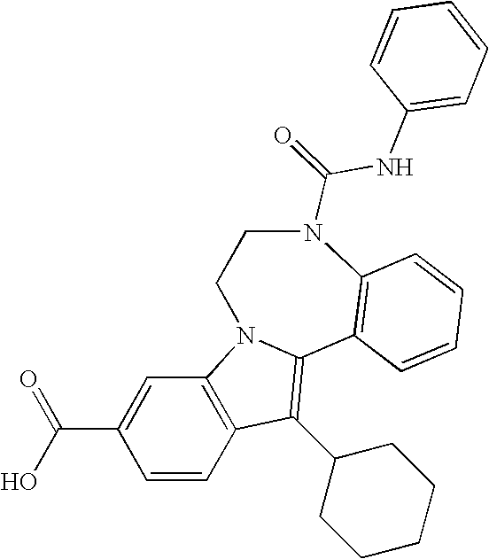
C1=C(C(O)=O)C=CC2=C1N1C(=C2C2CCCCC2)C2=C(C=CC=C2)N(C(=O)NC2=CC=CC=C2)CC1
